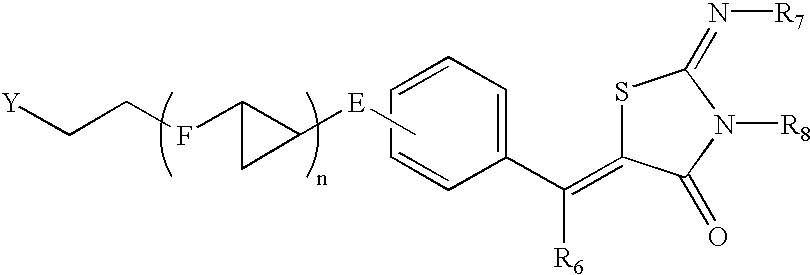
S1C(=C(C2=CC=CC=C2)[R6])C(=O)N([R8])C1=N[R7].C[E]C1C(FCC[Y])C1
